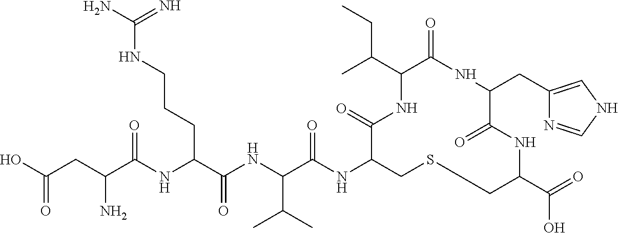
OC(CC(C(NC(C(NC(C(NC1CSCC(C(=O)O)NC(=O)C(CC2=CNC=N2)NC(=O)C(C(C)CC)NC1=O)=O)C(C)C)=O)CCCNC(N)=N)=O)N)=O
